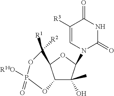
C1([R1])([R2])OP(=O)([R10O])OC2C(O)(C)C(N3C(=O)NC(=O)C([R3])=C3)OC12
